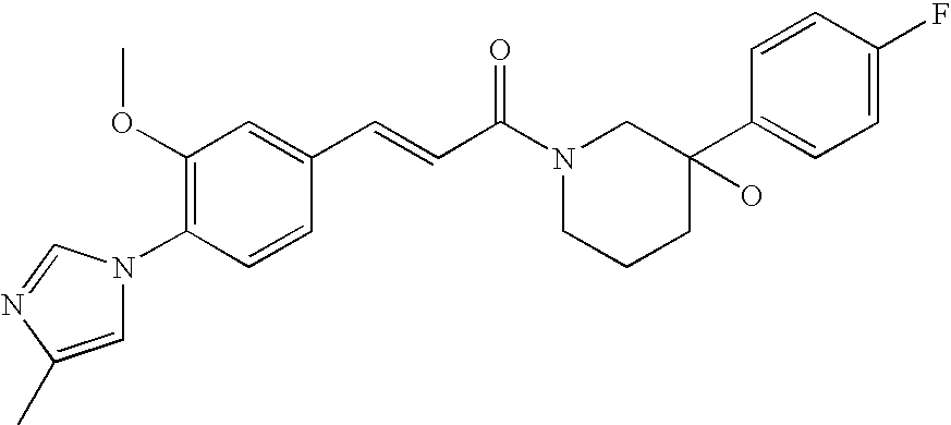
C1(OC)=C(N2C=C(C)N=C2)C=CC(C=CC(N2CCCC(C3=CC=C(F)C=C3)(O)C2)=O)=C1
